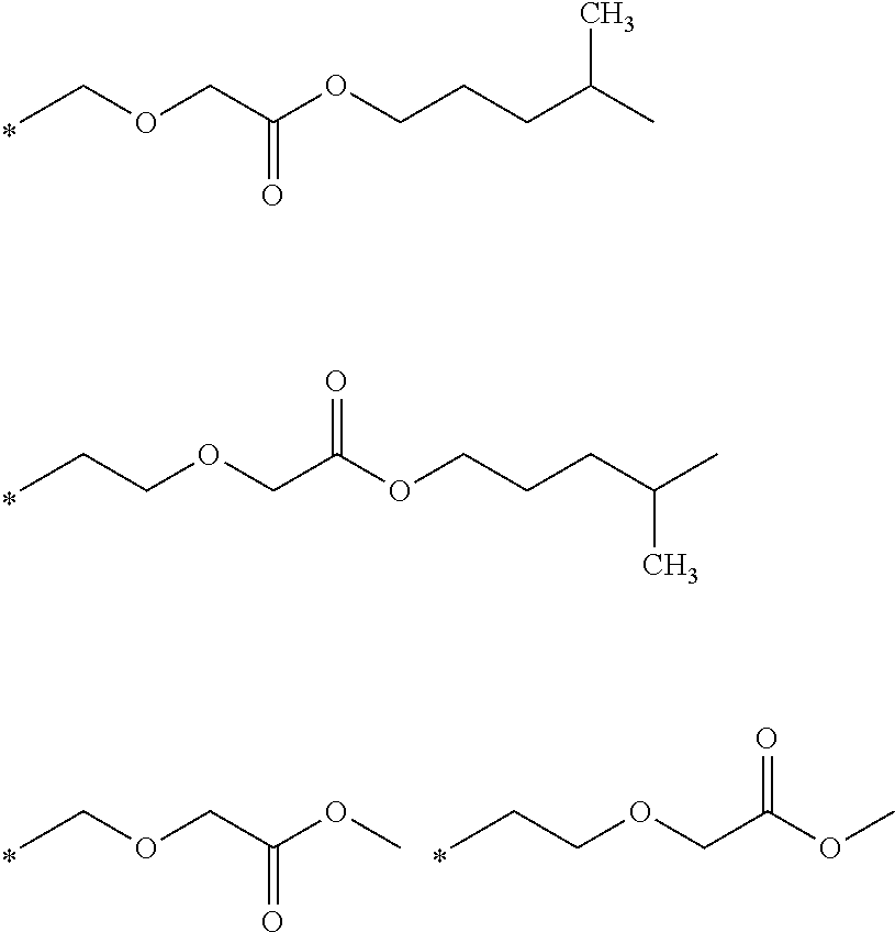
CCOCC(OCCCC(C)C)=O.CCCOCC(OCCCC(C)C)=O.CCOCC(OC)=O.CCCOCC(OC)=O
